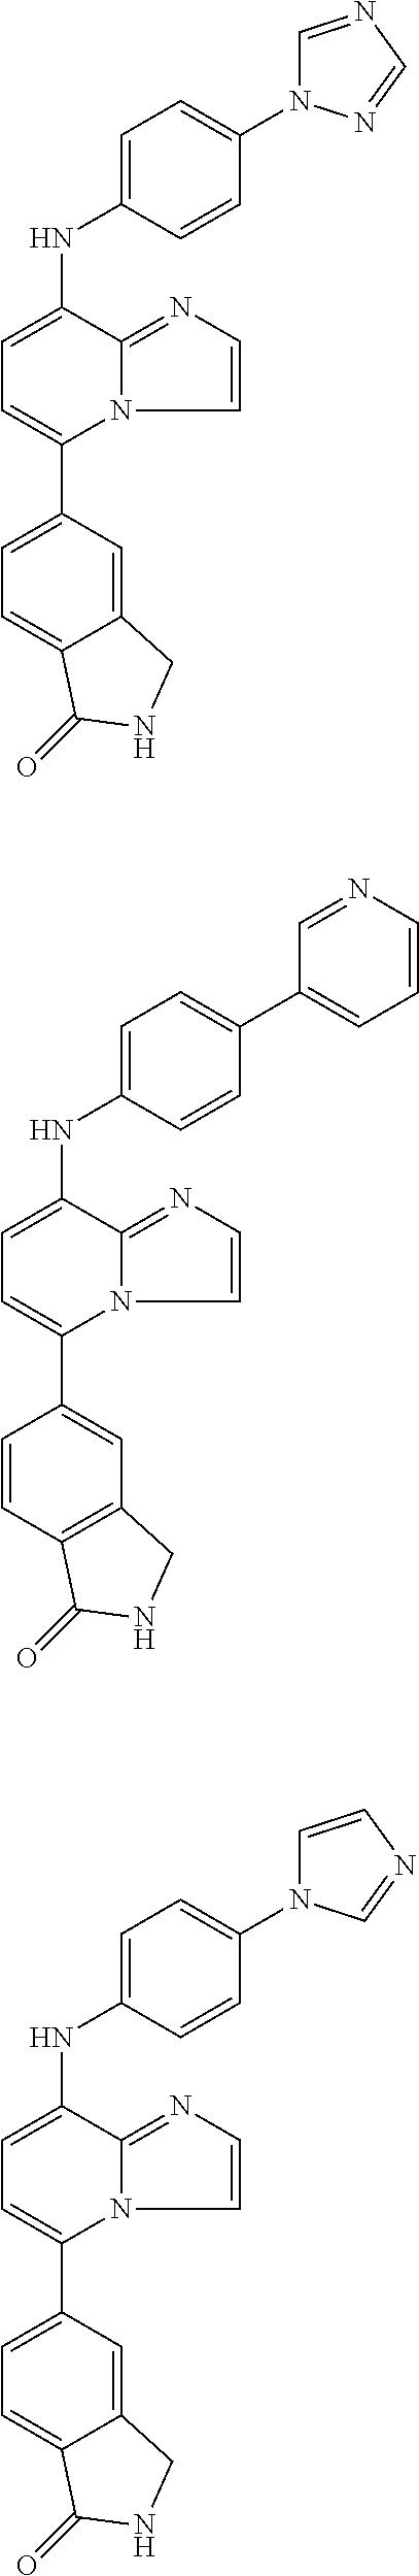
C12=CC(C3=CC=C(NC4=CC=C(N5C=NC=N5)C=C4)C4=NC=CN34)=CC=C1C(=O)NC2.C12=C(C=CC(C3=CC=C(NC4=CC=C(C5=CC=CN=C5)C=C4)C4=NC=CN34)=C1)C(=O)NC2.C12=CC(C3=CC=C(NC4=CC=C(N5C=CN=C5)C=C4)C4=NC=CN34)=CC=C1C(=O)NC2
